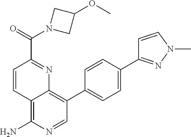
C12=C(N)N=CC(C3=CC=C(C4=NN(C)C=C4)C=C3)=C1N=C(C(N1CC(OC)C1)=O)C=C2
